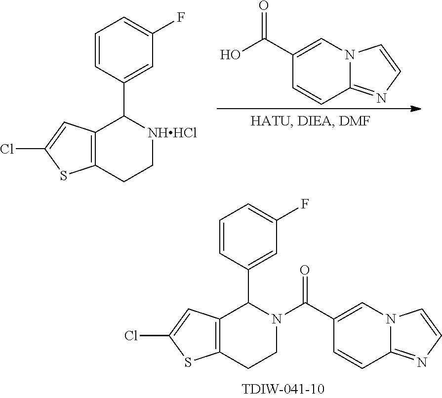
C12=C(CCN(C(C3=CN4C(=NC=C4)C=C3)=O)C1C1=CC(F)=CC=C1)SC(Cl)=C2.OC(C1=CN2C(=NC=C2)C=C1)=O.C12=C(CC[NHHCl]C1C1=CC(F)=CC=C1)SC(Cl)=C2
